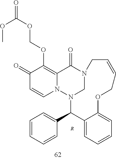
C1(=O)C=CN2C(=C1OCOC(=O)OC)C(=O)N1CN2C(C2=CC=CC=C2)C2=CC=CC=C2OCC=CC1.[R]
